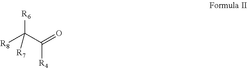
[R8]C(C([R4])=O)([R6])[R7]
